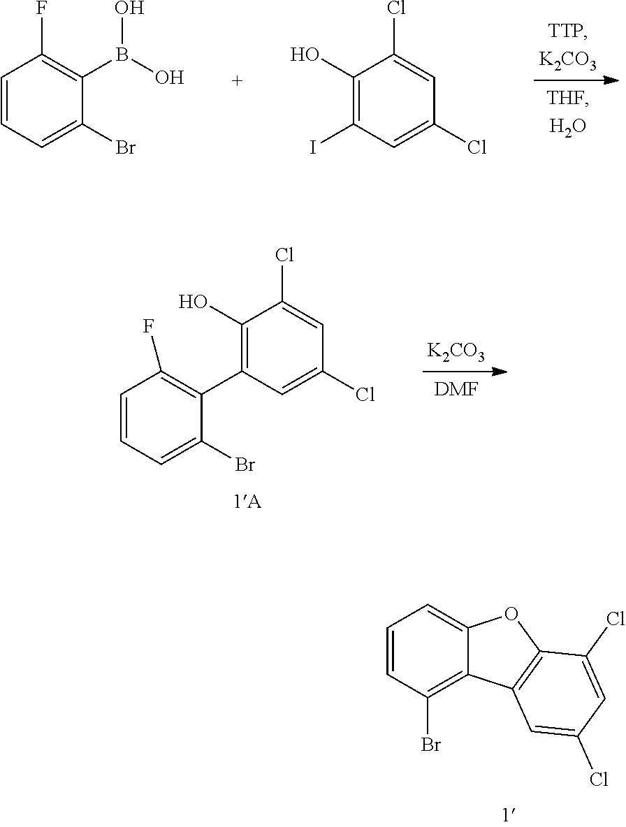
C1=CC(Br)=C2C(=C1)OC1=C2C=C(Cl)C=C1Cl.C1=CC=C(Br)C(B(O)O)=C1F.C1(I)=C(O)C(Cl)=CC(Cl)=C1.C1=CC=C(Br)C(C2=C(O)C(Cl)=CC(Cl)=C2)=C1F.[K2CO3].[DMF]
